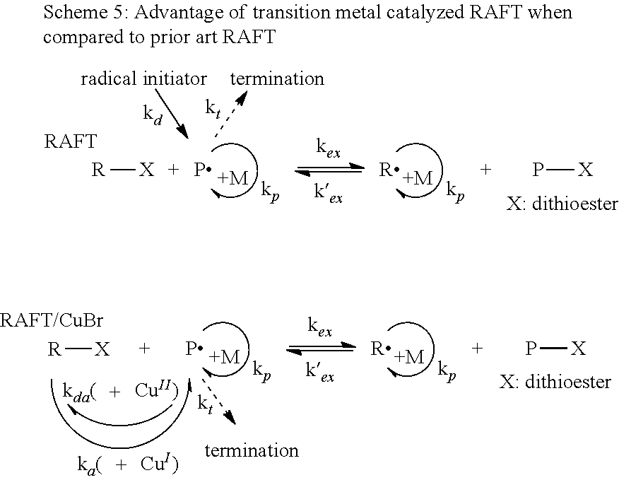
[RAFT].[R][X].[+M].[+M].[R].P[X].[RAFT/CuBr].[R][X].[+M].[+M].[R].P[X]
